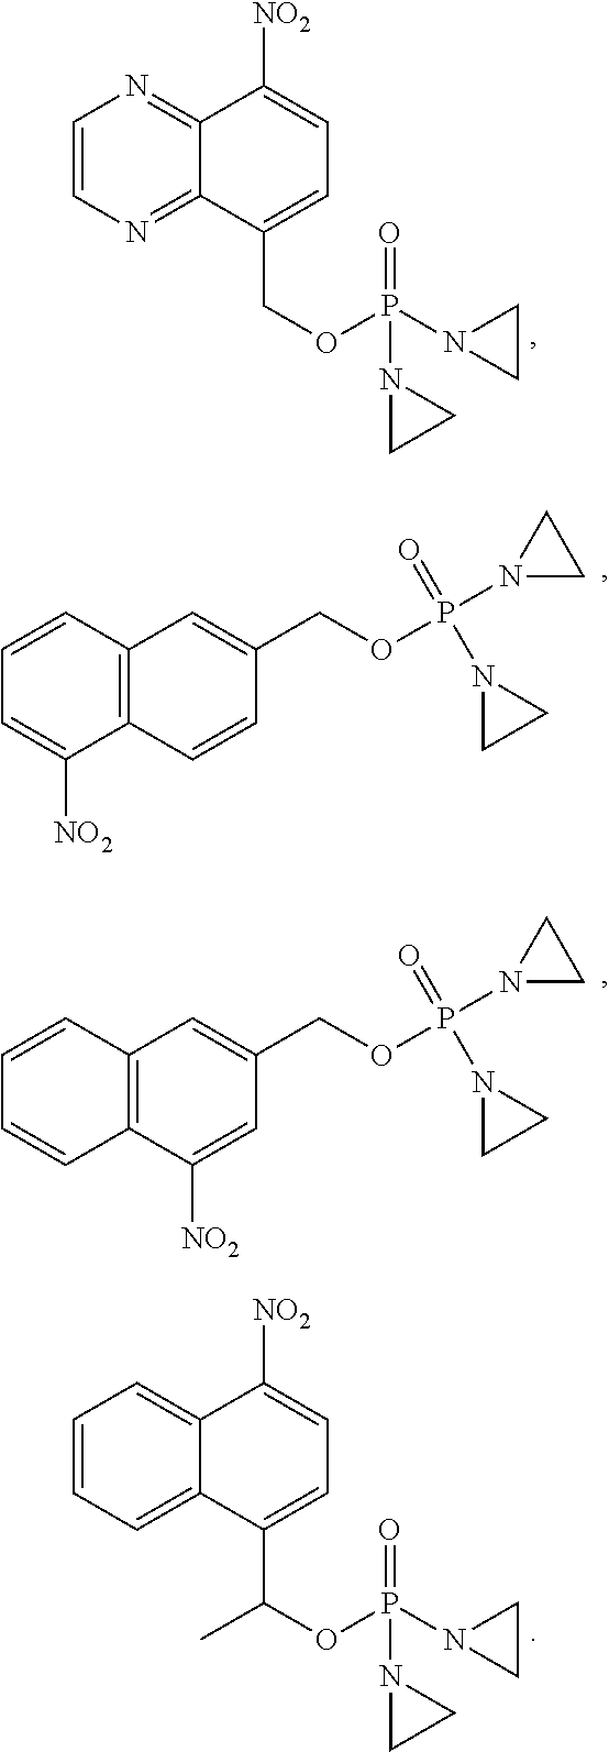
C1=CN=C2C(=N1)C([NO2])=CC=C2COP(N1CC1)(=O)N1CC1.C12=C(C=CC=C1[NO2])C=C(COP(N1CC1)(=O)N1CC1)C=C2.C12=C(C=CC=C1)C=C(COP(N1CC1)(=O)N1CC1)C=C2[NO2].C1=CC=C2C(=C1)C([NO2])=CC=C2C(OP(N1CC1)(=O)N1CC1)C
